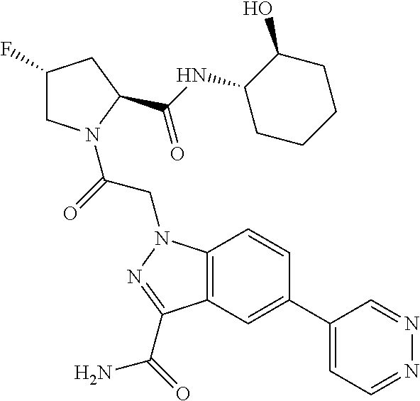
C1(C2=CC3=C(C=C2)N(CC(=O)N2CC(F)CC2C(NC2CCCCC2O)=O)N=C3C(=O)N)=CC=NN=C1
